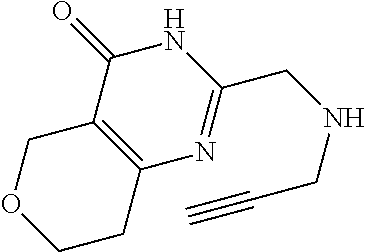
O1CCC2=C(C1)C(=O)NC(CNCC#C)=N2
